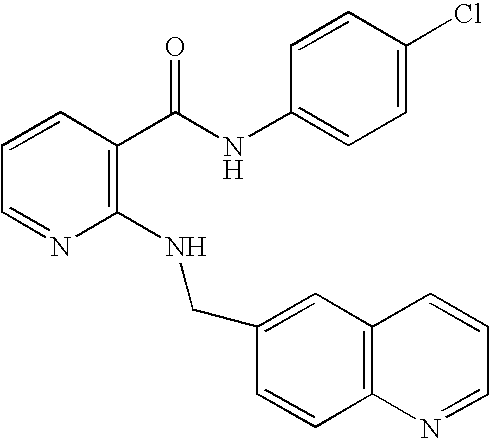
C1(NCC2=CC3=C(C=C2)N=CC=C3)=C(C(NC2=CC=C(Cl)C=C2)=O)C=CC=N1
